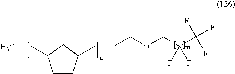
C1CC(CCCOCC(C(F)(F)F)(F)F)CC1CC
